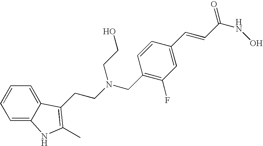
C1=C2C(=CC=C1)C(CCN(CC1=C(F)C=C(C=CC(NO)=O)C=C1)CCO)=C(C)N2
